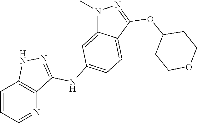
C1=CC=NC2=C1NN=C2NC1=CC=C2C(=C1)N(C)N=C2OC1CCOCC1
